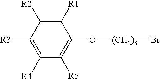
C1([R1])=C([R2])C([R3])=C([R4])C([R5])=C1O[(CH2)3]Br
